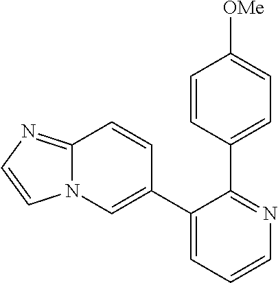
C12=NC=CN1C=C(C1=CC=CN=C1C1=CC=C([OMe])C=C1)C=C2
